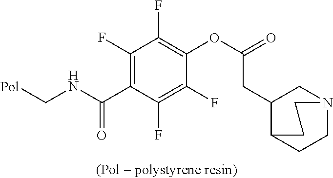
FC1=C(C(NC[Pol])=O)C(F)=C(F)C(OC(=O)CC2C3CCN(C2)CC3)=C1F
